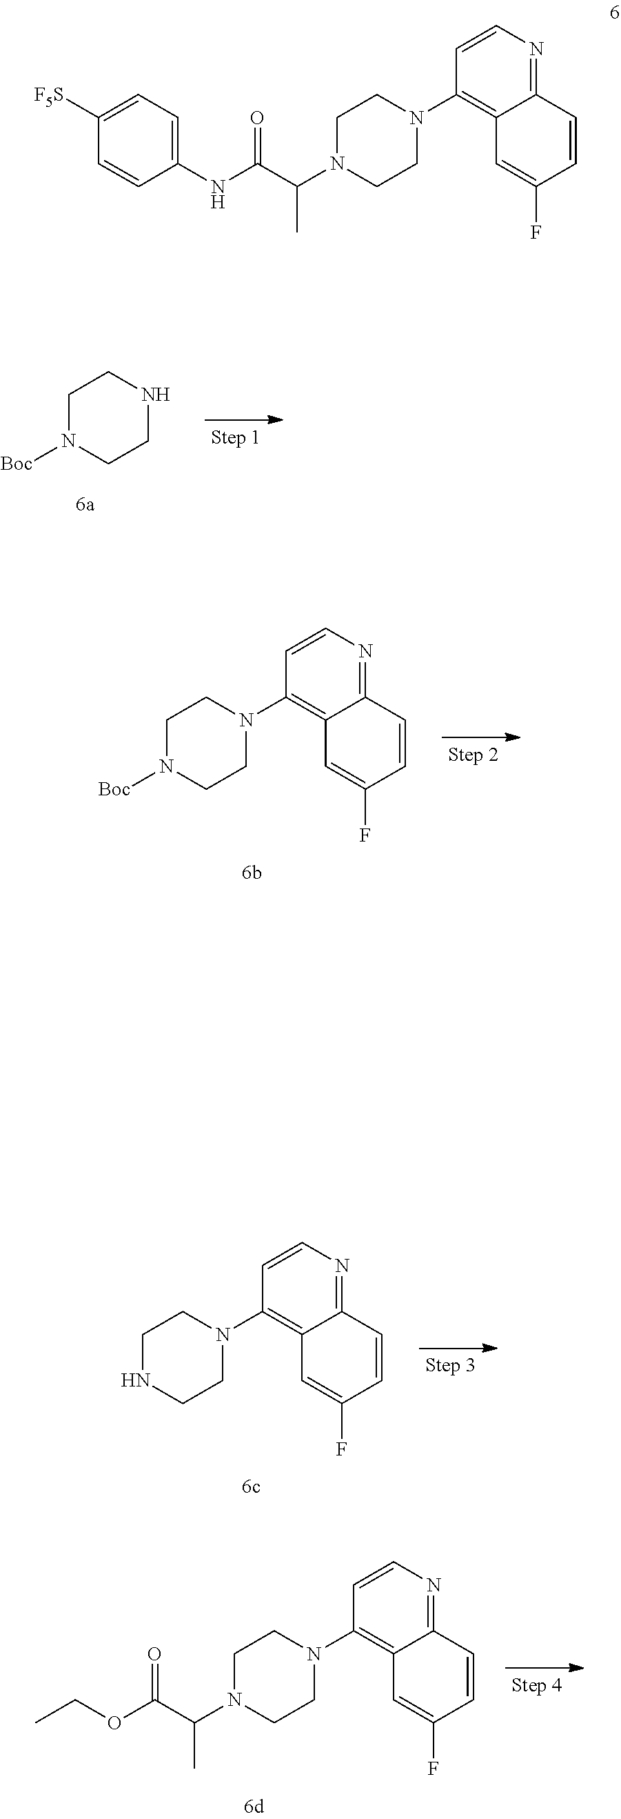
C(C)OC(C(N1CCN(C2=C3C(=NC=C2)C=CC(F)=C3)CC1)C)=O.[Boc]N1CCNCC1.N1(C2=C3C(=NC=C2)C=CC(F)=C3)CCN([Boc])CC1.N1(C2=C3C(=NC=C2)C=CC(F)=C3)CCNCC1.C1([F5S])=CC=C(NC(C(N2CCN(C3=C4C(=NC=C3)C=CC(F)=C4)CC2)C)=O)C=C1
